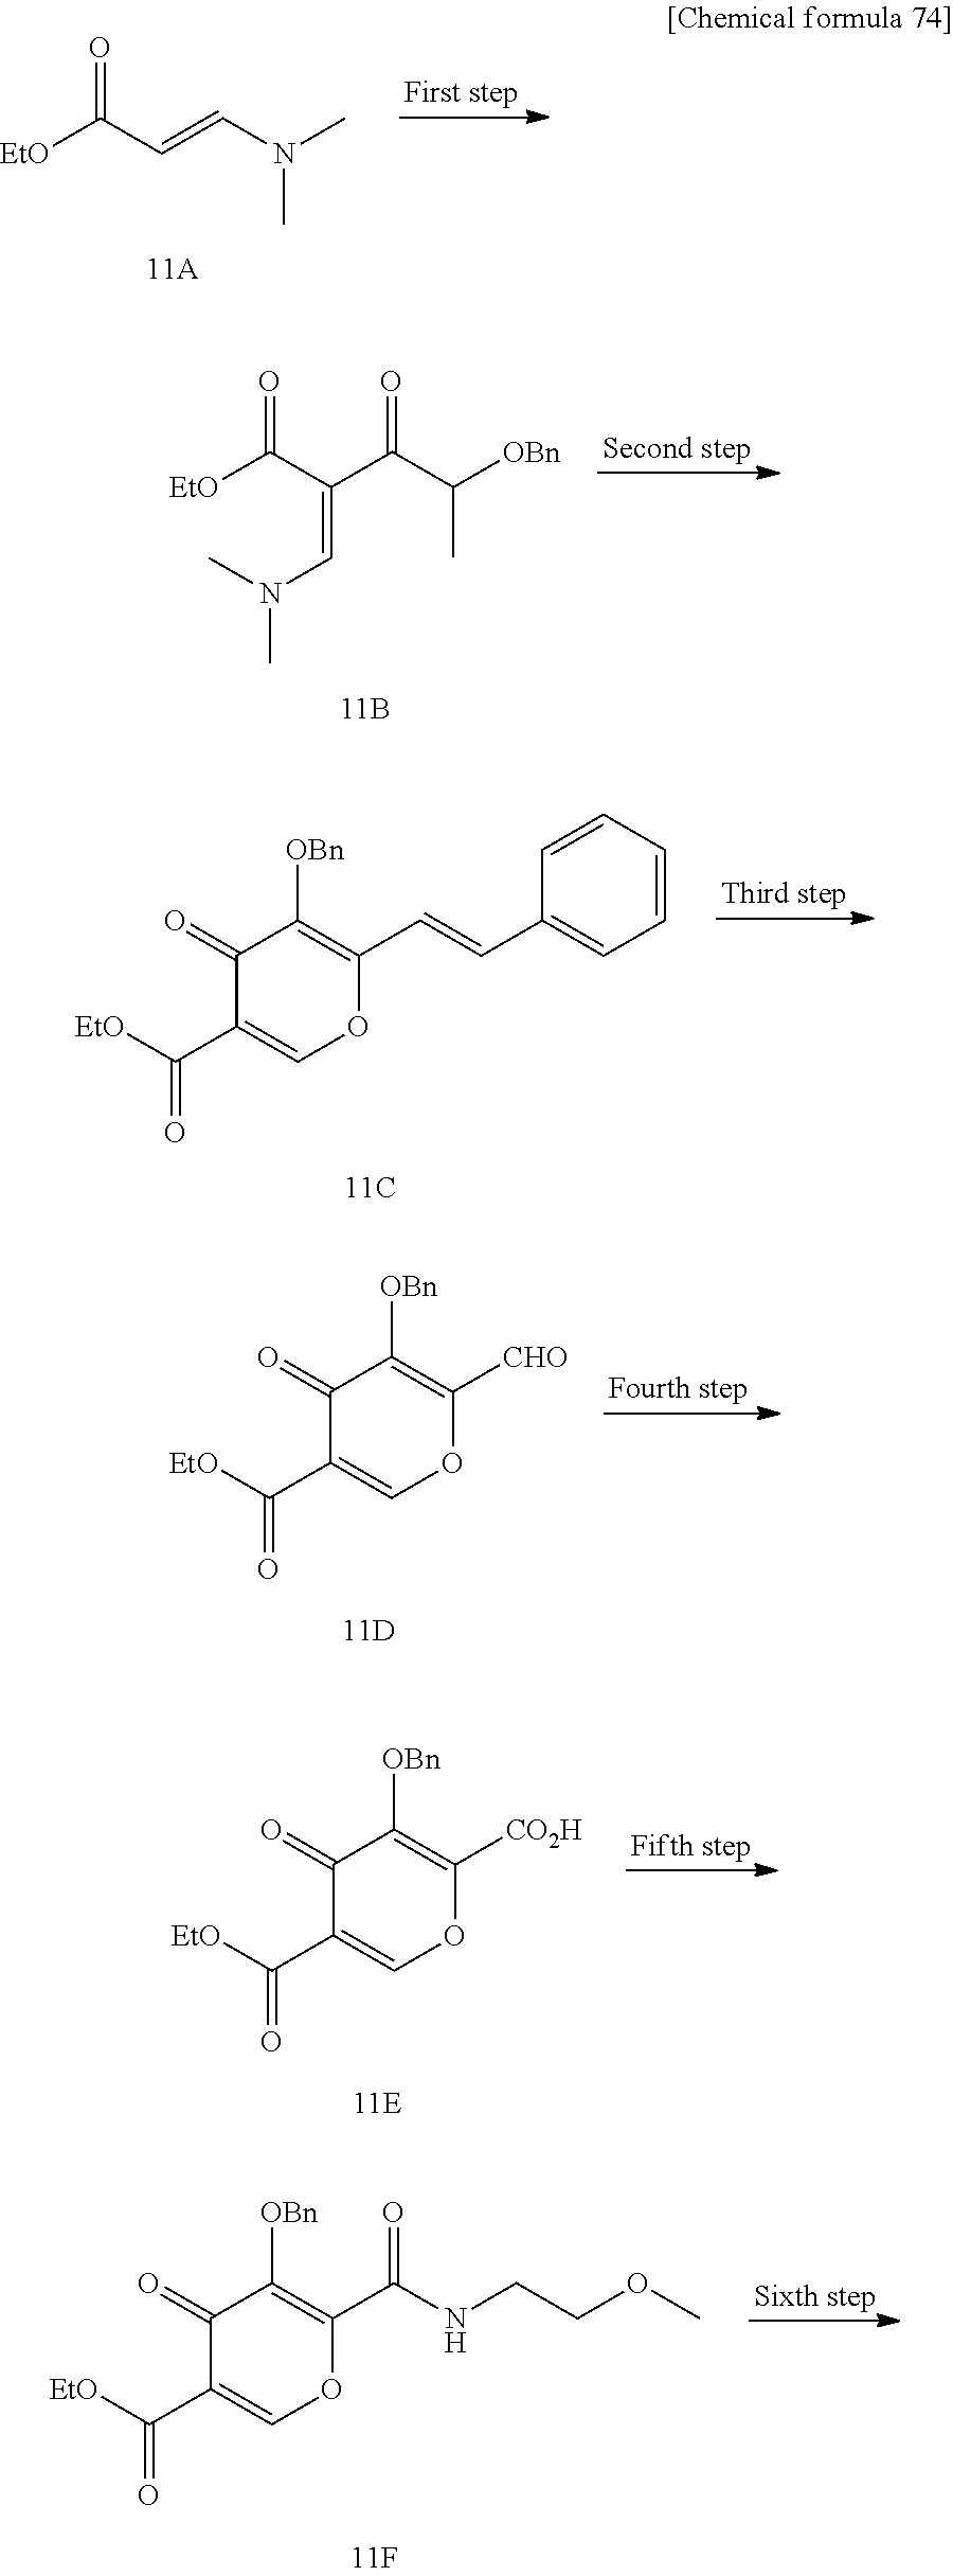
[EtO]C(C=CN(C)C)=O.[EtO]C(C(C(C([OBn])C)=O)=CN(C)C)=O.C1(=O)C(C([EtO])=O)=COC(C=CC2=CC=CC=C2)=C1[OBn].C1(=O)C(C([EtO])=O)=COC([CHO])=C1[OBn].C1(=O)C(C([EtO])=O)=COC([CO2H])=C1[OBn].C1(=O)C(C([EtO])=O)=COC(C(NCCOC)=O)=C1[OBn]
